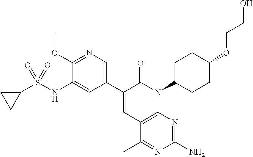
C1(S(NC2=CC(C3=CC4=C(N(C5CCC(OCCO)CC5)C3=O)N=C(N)N=C4C)=CN=C2OC)(=O)=O)CC1
